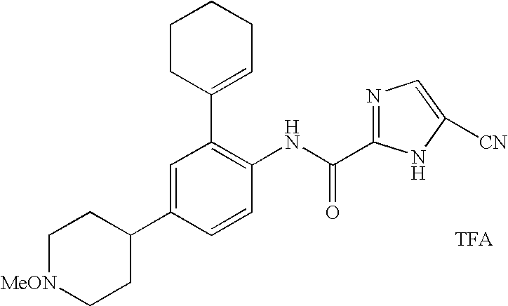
C1CC(C2=C(NC(=O)C3=NC=C([CN])N3)C=CC(C3CC[MeON]CC3)=C2)=CCC1
